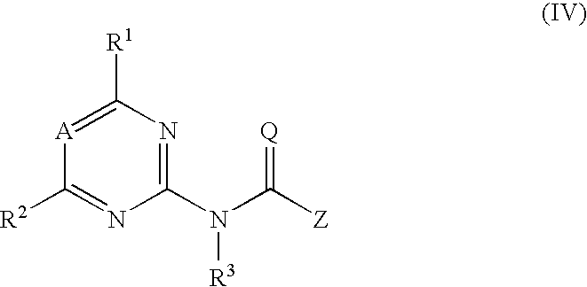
[A]1=C([R1])N=C(N(C([Z])=[Q])[R3])N=C1[R2]
